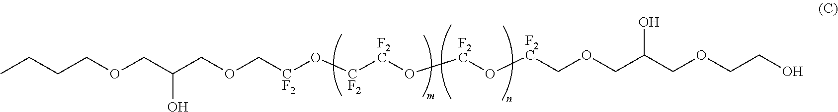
C(COCC(COC[CF2]O[CF2][F2C]O[F2C]O[F2C]COCC(COCCO)O)O)CC
